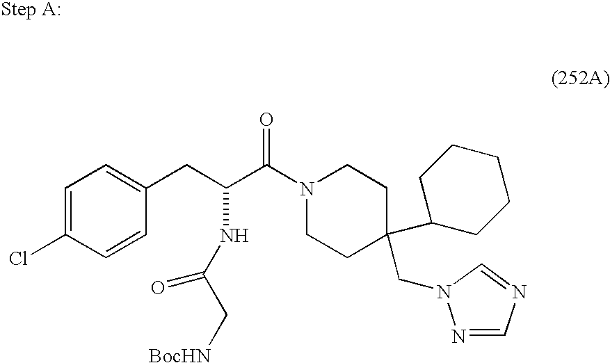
C1=CC(Cl)=CC=C1CC(C(=O)N1CCC(C2CCCCC2)(CN2N=CN=C2)CC1)NC(C[BocHN])=O
